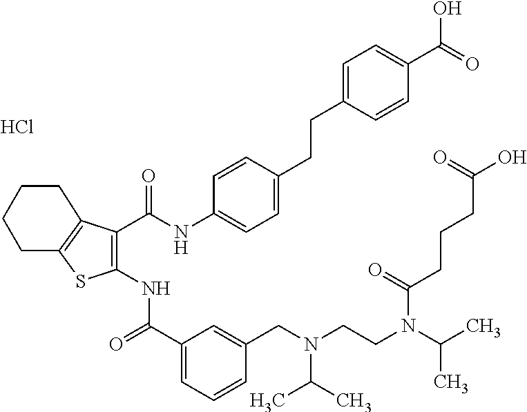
C1(C(=O)NC2=C(C(NC3=CC=C(CCC4=CC=C(C(O)=O)C=C4)C=C3)=O)C3=C(S2)CCCC3)=CC=CC(CN(CCN(C(C)C)C(CCCC(O)=O)=O)C(C)C)=C1.Cl
